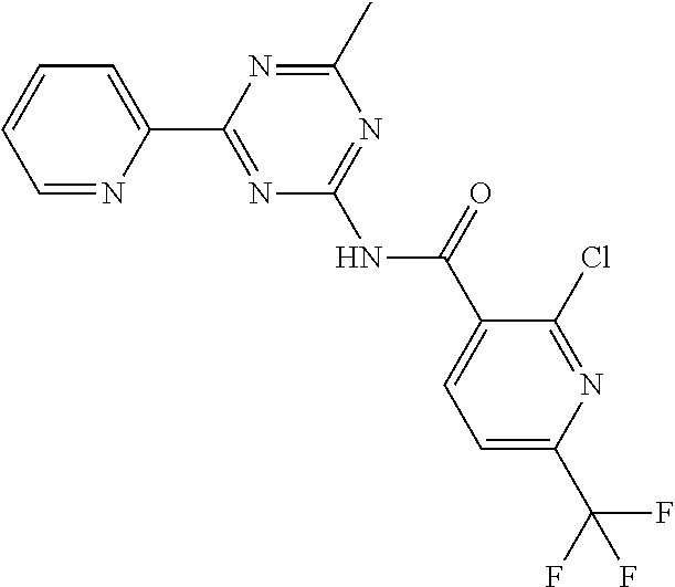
C1=NC(C2=NC(NC(C3=CC=C(C(F)(F)F)N=C3Cl)=O)=NC(C)=N2)=CC=C1
